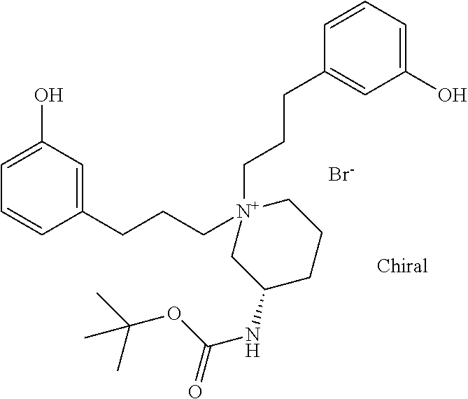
C1[N+](CCCC2=CC(O)=CC=C2)(CCCC2=CC(O)=CC=C2)CC(NC(=O)OC(C)(C)C)CC1.[Br-]
